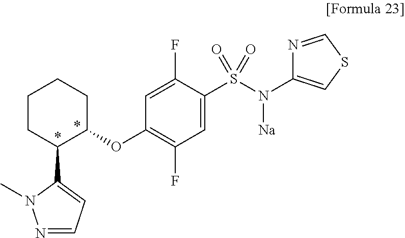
C1(S(N(C2=CSC=N2)[Na])(=O)=O)=CC(F)=C(OC2CCCCC2C2=CC=NN2C)C=C1F
